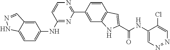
C1=C2C(=CC=C1NC1=NC(C3=CC4=C(C=C3)C=C(C(NC3=CN=NC=C3Cl)=O)N4)=NC=C1)NN=C2
